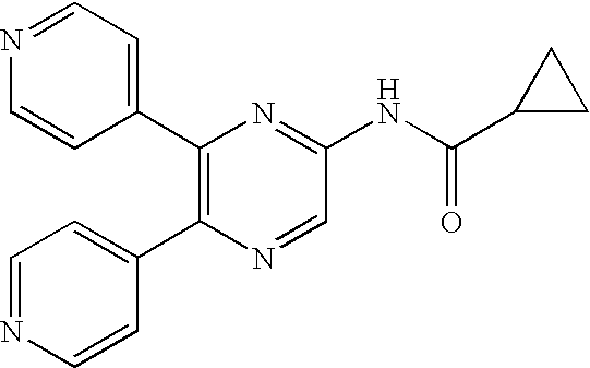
C1=NC=CC(C2=C(C3=CC=NC=C3)N=C(NC(=O)C3CC3)C=N2)=C1
